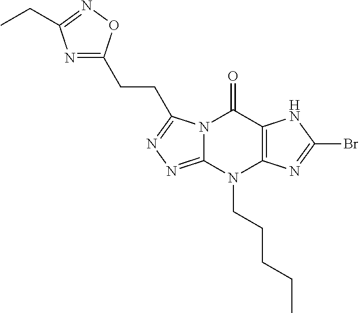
CCC1=NOC(CCC2=NN=C3N2C(=O)C2=C(N3CCCCC)N=C(Br)N2)=N1
